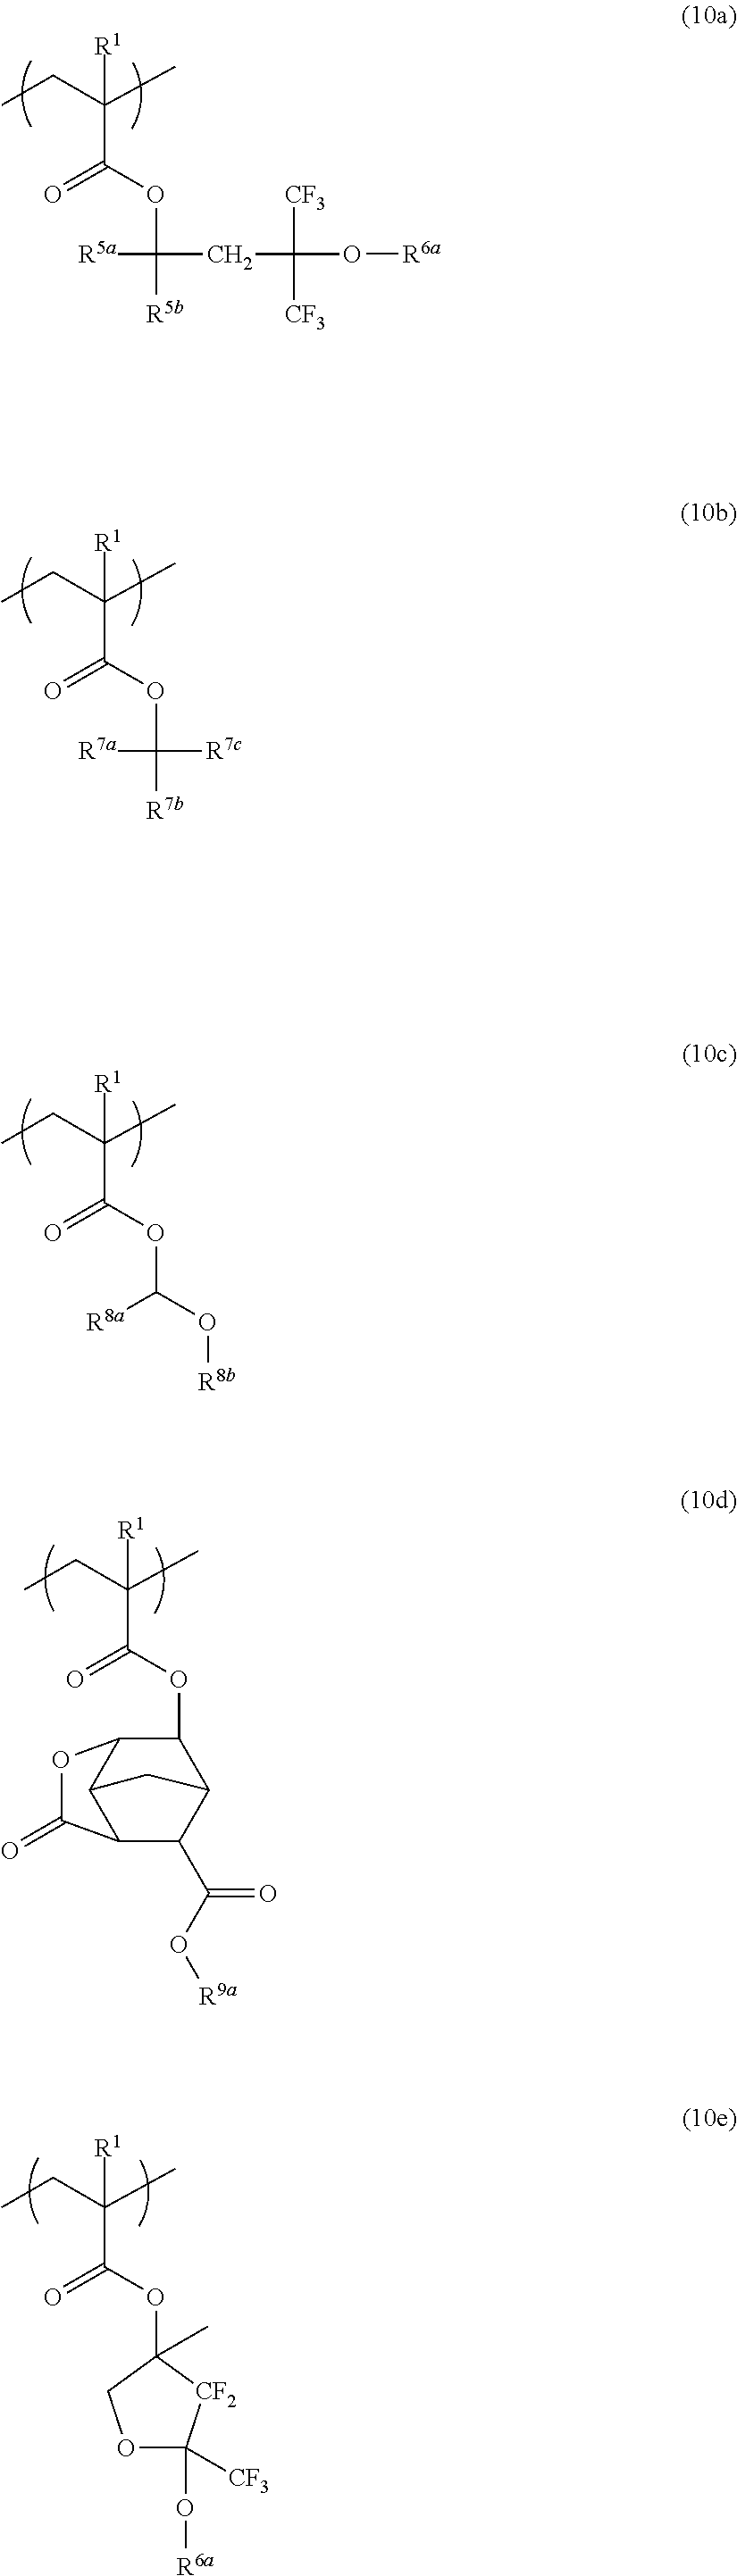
C(OC(=O)C(C)(CC)[R1])([R5b])(CC([CF3])([CF3])O[R6a])[R5a].C(OC(=O)C(C)(CC)[R1])([R7b])([R7c])[R7a].C(OC(=O)C(C)(CC)[R1])(O[R8b])[R8a].C1(OC(=O)C(C)(CC)[R1])C2C3C(C(C(=O)O[R9a])C1C3)C(=O)O2.O(C(=O)C(C)(CC)[R1])C1(C)[CF2]C(O[R6a])([CF3])OC1
